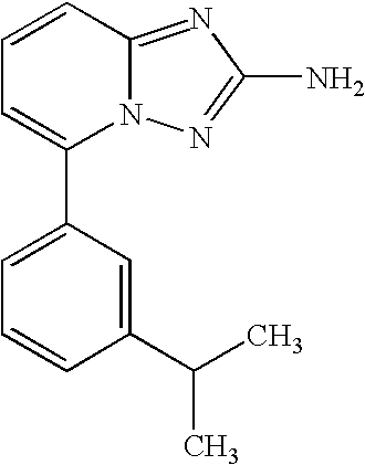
N12C(=NC(N)=N1)C=CC=C2C1=CC=CC(C(C)C)=C1
